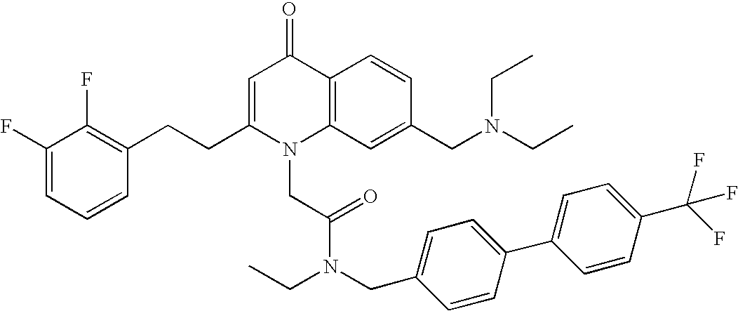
C1(F)=CC=CC(CCC2=CC(=O)C3=C(N2CC(N(CC2=CC=C(C4=CC=C(C(F)(F)F)C=C4)C=C2)CC)=O)C=C(CN(CC)CC)C=C3)=C1F
